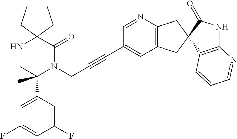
C12(NCC(C3=CC(F)=CC(F)=C3)(C)N(CC#CC3=CC4=C(N=C3)CC3(C4)C4=C(NC3=O)N=CC=C4)C1=O)CCCC2
